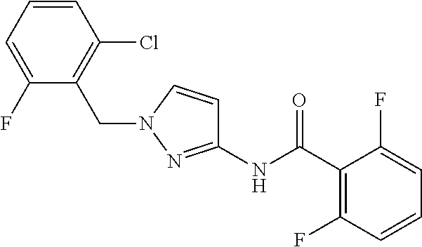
C1=CC=C(F)C(CN2N=C(NC(C3=C(F)C=CC=C3F)=O)C=C2)=C1Cl
